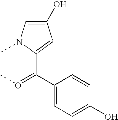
C1(C(C2=CC=C(O)C=C2)=OC)=CC(O)=CN1C
